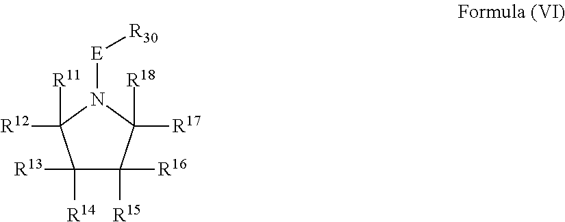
C1([R14])([R13])C([R16])([R15])C([R18])([R17])N([E][R30])C1([R12])[R11]
